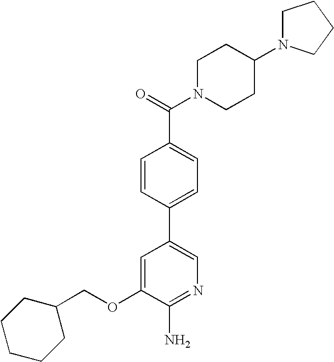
C1(OCC2CCCCC2)=CC(C2=CC=C(C(=O)N3CCC(N4CCCC4)CC3)C=C2)=CN=C1N
